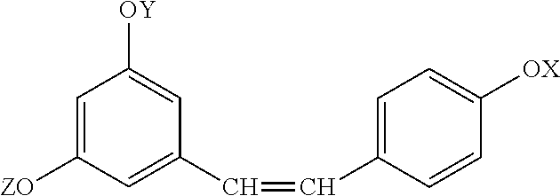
C1=C([ZO])C=C(C=CC2=CC=C([OX])C=C2)C=C1[OY]
